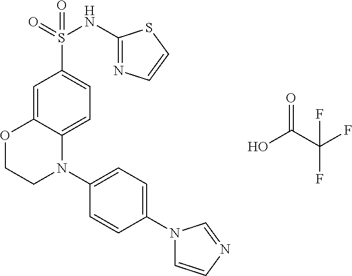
OC(C(F)(F)F)=O.C1=C2C(=CC=C1S(=O)(NC1=NC=CS1)=O)N(C1=CC=C(N3C=CN=C3)C=C1)CCO2
